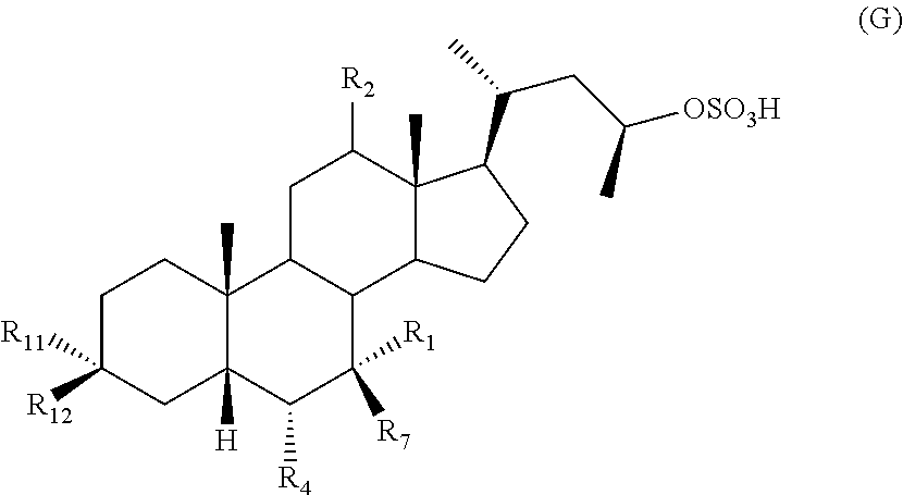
C1C([R11])([R12])CC2([H])C(C)(C1)C1C(C([R1])([R7])C2[R4])C2C(C)(C([R2])C1)C(C(C)CC([OSO3H])C)CC2
